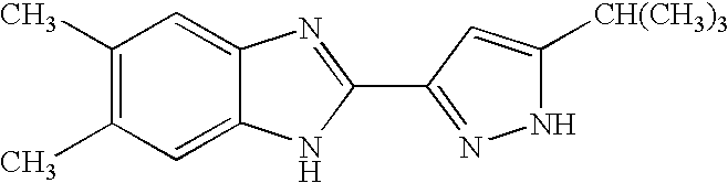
C1(C)=C(C)C=C2C(=C1)N=C(C1=NNC([CH(CH3)3])=C1)N2
